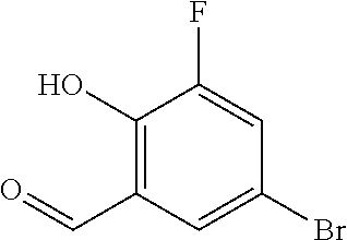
C1(O)=C(C=O)C=C(Br)C=C1F
